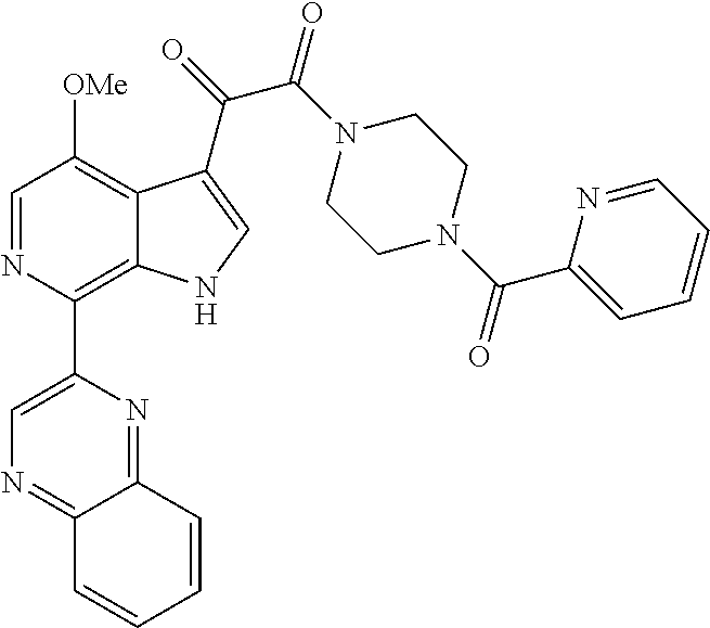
C1=NC(C2=CN=C3C(=N2)C=CC=C3)=C2C(=C1[OMe])C(C(=O)C(N1CCN(C(C3=CC=CC=N3)=O)CC1)=O)=CN2
